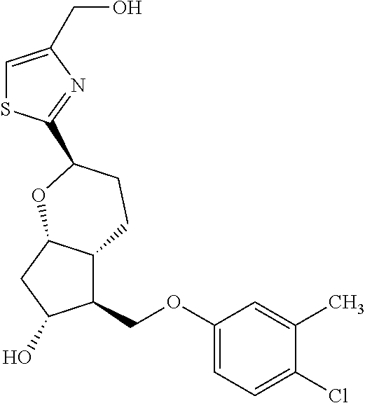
C1=C(CO)N=C(C2CCC3C(COC4=CC=C(Cl)C(C)=C4)C(O)CC3O2)S1
